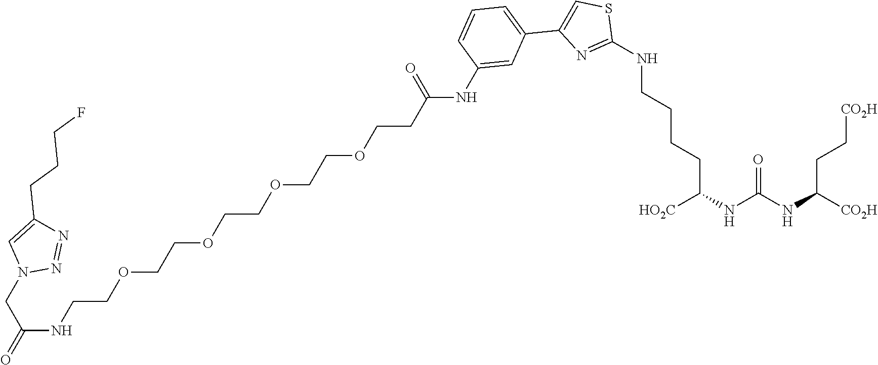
O=C(NCCOCCOCCOCCOCCC(NC1=CC(C2=CSC(NCCCCC([HO2C])NC(NC([CO2H])CC[CO2H])=O)=N2)=CC=C1)=O)CN1N=NC(CCCF)=C1
